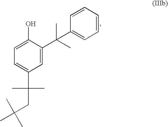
C1=C(O)C(C(C2=CC=CC=C2)(C)C)=CC(C(C)(C)CC(C)(C)C)=C1
